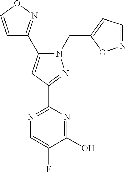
C1=CON=C1C1=CC(C2=NC=C(F)C(O)=N2)=NN1CC1=CC=NO1
